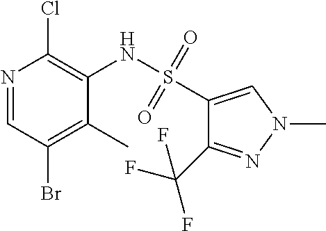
N1=CC(Br)=C(C)C(NS(C2=CN(C)N=C2C(F)(F)F)(=O)=O)=C1Cl
